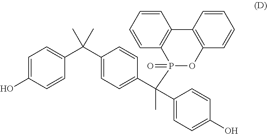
C1=C(O)C=CC(C(C2=CC=C(C(C3=CC=C(O)C=C3)(C)P3(=O)C4=C(C=CC=C4)C4=C(O3)C=CC=C4)C=C2)(C)C)=C1
